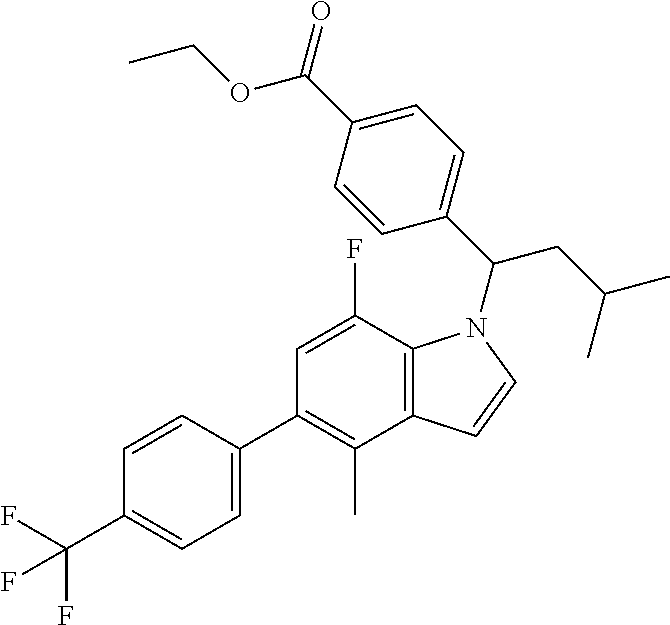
C1=CC(C(OCC)=O)=CC=C1C(CC(C)C)N1C2=C(C(C)=C(C3=CC=C(C(F)(F)F)C=C3)C=C2F)C=C1
